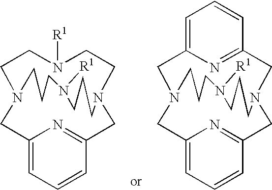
C1=C2N=C(C=C1)CN1CC3=NC(=CC=C3)CN(C2)CCCN([R1])CCC1.C1N([R1])CCN2CC3=NC(=CC=C3)CN(C1)CCCN([R1])CCC2
